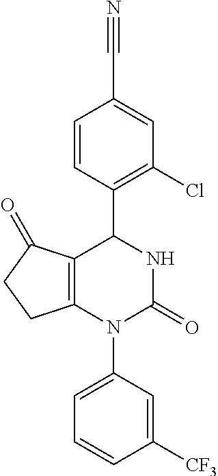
C12=C(N(C3=CC=CC([CF3])=C3)C(=O)NC1C1=C(Cl)C=C(C#N)C=C1)CCC2=O
